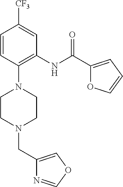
C1=CC(N2CCN(CC3=COC=N3)CC2)=C(NC(C2=CC=CO2)=O)C=C1[CF3]
